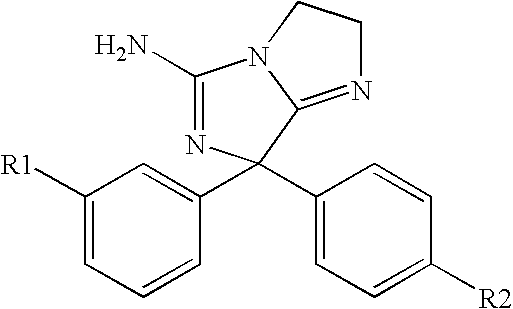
C1(C2(C3=CC=C([R2])C=C3)N=C(N)N3C2=NCC3)=CC([R1])=CC=C1
